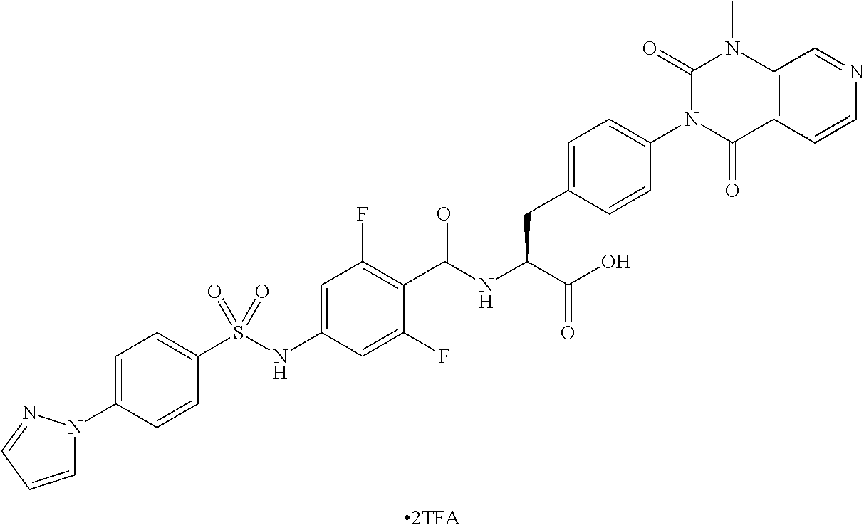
C1=CC=NN1C1=CC=C(S(NC2=CC(F)=C(C(NC(C(O)=O)CC3=CC=C(N4C(=O)C5=C(N(C)C4=O)C=NC=C5)C=C3)=O)C(F)=C2)(=O)=O)C=C1
